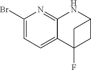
C1(Br)=CC=C2C(=N1)NC1CC2(F)C1
